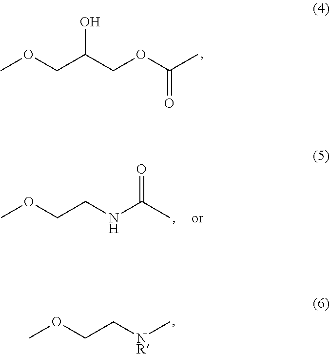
COCC(COC(C)=O)O.COCCNC(C)=O.COCC[NR]C
